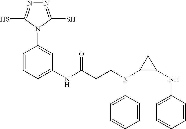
C1=CC=C(NC(CCN(C2=CC=CC=C2)C2C(NC3=CC=CC=C3)C2)=O)C=C1N1C(S)=NN=C1S
